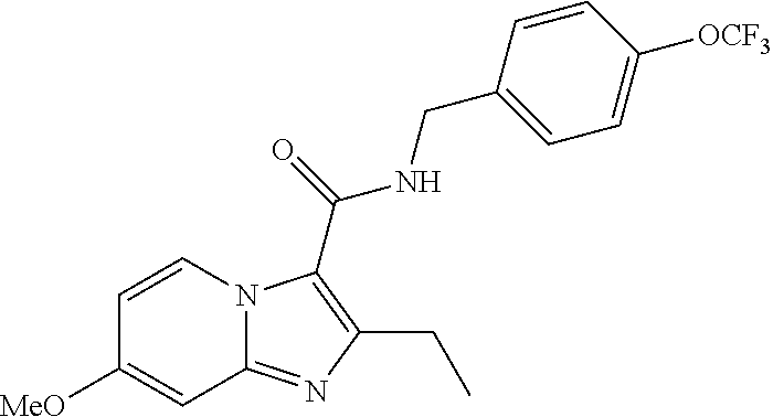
C1=CN2C(=NC(CC)=C2C(NCC2=CC=C([OCF3])C=C2)=O)C=C1[MeO]
